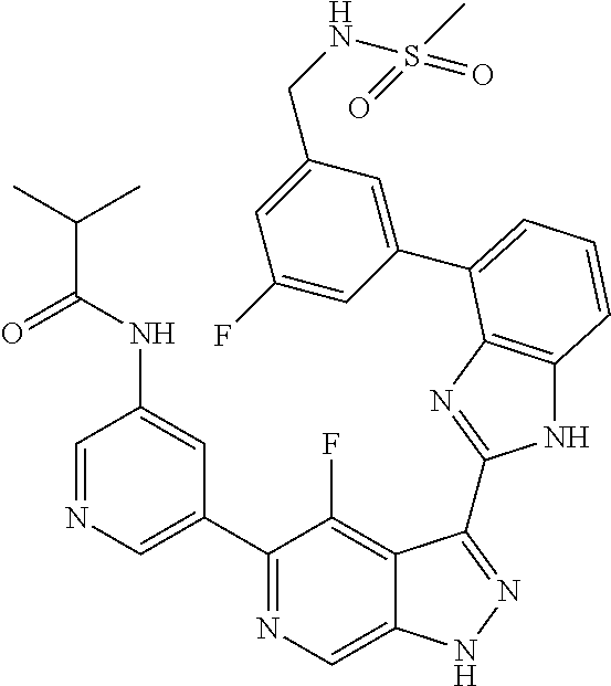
C1=NC=C(C2=NC=C3C(=C2F)C(C2=NC4=C(N2)C=CC=C4C2=CC(CNS(C)(=O)=O)=CC(F)=C2)=NN3)C=C1NC(C(C)C)=O
